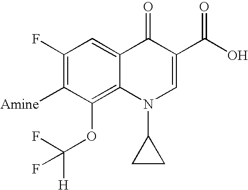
C1(F)=C([Amine])C(OC([H])(F)F)=C2C(=C1)C(=O)C(C(=O)O)=CN2C1CC1
